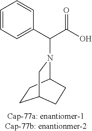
C1(C(C(O)=O)N2C3CCC(C2)CC3)=CC=CC=C1
